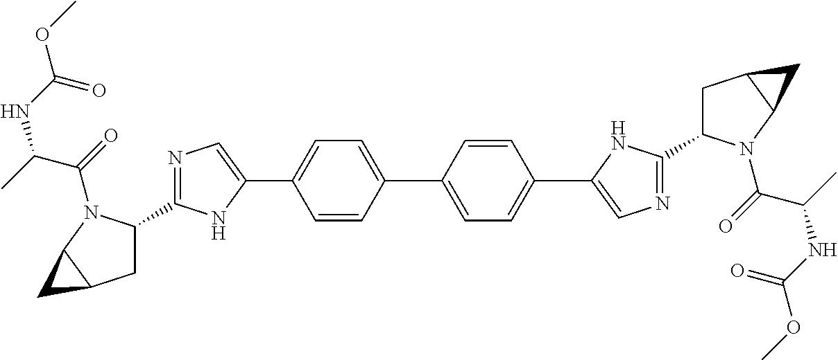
C1=CC(C2=CC=C(C3=CN=C(C4CC5C(N4C(C(NC(=O)OC)C)=O)C5)N3)C=C2)=CC=C1C1=CN=C(C2CC3C(N2C(C(NC(=O)OC)C)=O)C3)N1
